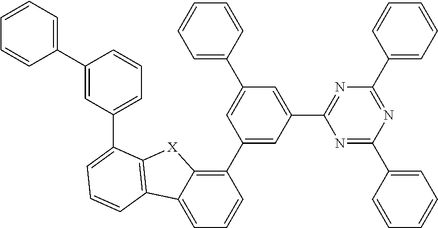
C1(C2=CC(C3=NC(C4=CC=CC=C4)=NC(C4=CC=CC=C4)=N3)=CC(C3=CC=CC=C3)=C2)=C2C(=CC=C1)C1=C([X]2)C(C2=CC=CC(C3=CC=CC=C3)=C2)=CC=C1
